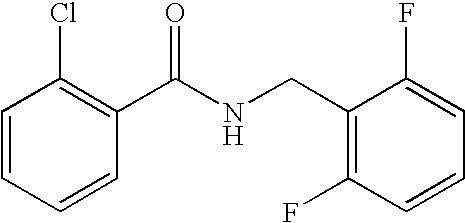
C1=CC=CC(C(=O)NCC2=C(F)C=CC=C2F)=C1Cl
